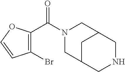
C1(Br)=C(C(N2CC3CC(C2)CNC3)=O)OC=C1
